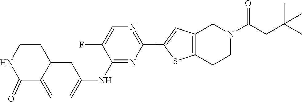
N1=C(NC2=CC=C3C(=O)NCCC3=C2)C(F)=CN=C1C1=CC2=C(S1)CCN(C(CC(C)(C)C)=O)C2
